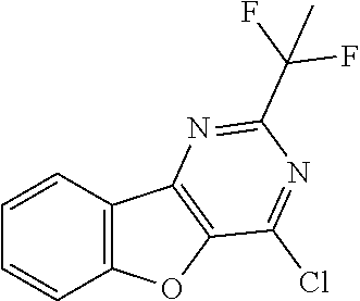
C1=CC2=C(C=C1)OC1=C2N=C(C(F)(F)C)N=C1Cl
